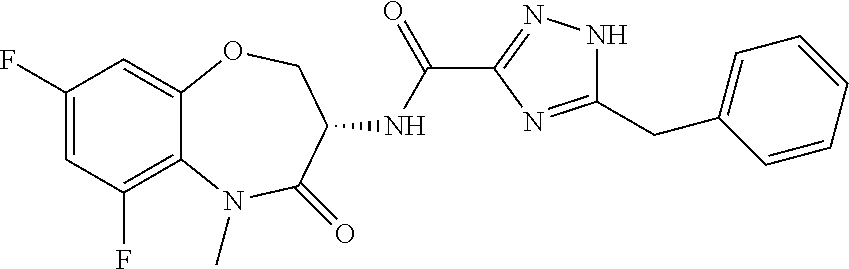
C1(F)=CC(F)=C2C(=C1)OCC(NC(C1=NNC(CC3=CC=CC=C3)=N1)=O)C(=O)N2C
